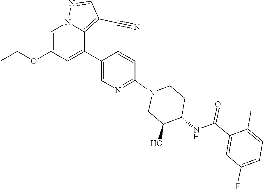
C1=C(OCC)C=C(C2=CN=C(N3CC(O)C(NC(=O)C4=CC(F)=CC=C4C)CC3)C=C2)C2=C(C#N)C=NN12
